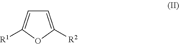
C1=C([R2])OC([R1])=C1
